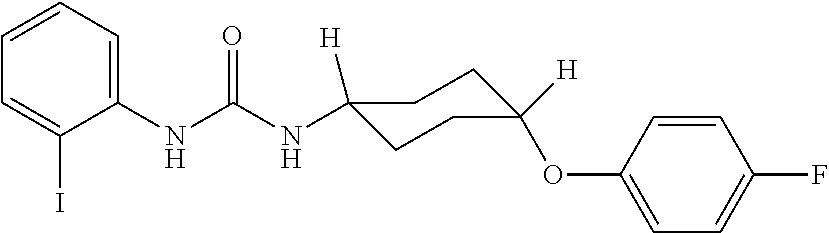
C1=CC=C(NC(NC2([H])CCC(OC3=CC=C(F)C=C3)([H])CC2)=O)C(I)=C1
